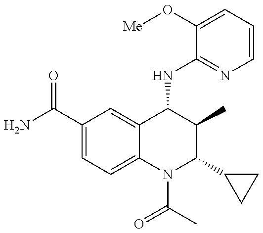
C1(C(=O)N)=CC=C2C(=C1)C(NC1=NC=CC=C1O[Me])C(C)C(C1CC1)N2C(C)=O
